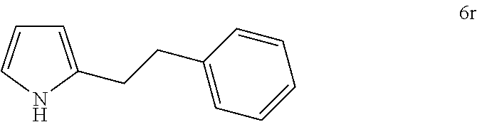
C1=CNC(CCC2=CC=CC=C2)=C1
